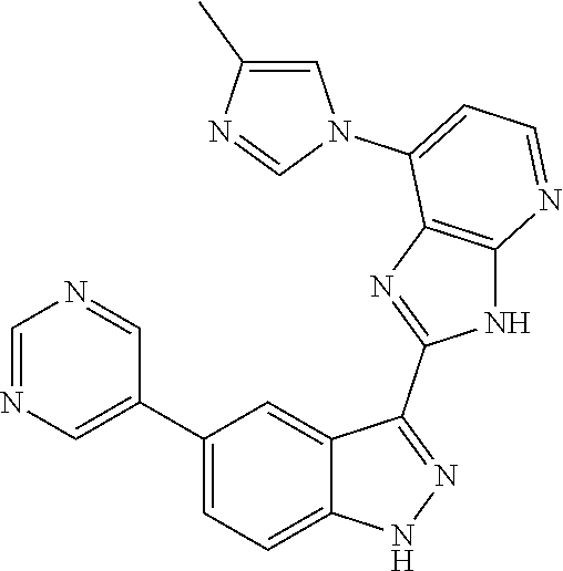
C1=NC=C(C2=CC=C3C(=C2)C(C2=NC4=C(N2)N=CC=C4N2C=C(C)N=C2)=NN3)C=N1
